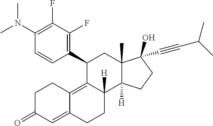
C1(C2=C(F)C(F)=C(N(C)C)C=C2)C2=C3C(=CC(=O)CC3)CCC2([H])C2([H])C(C)(C1)C(C#CC(C)C)(O)CC2
